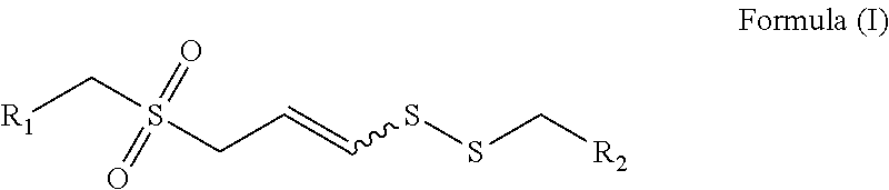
[R1]CS(CC=CSSC[R2])(=O)=O
